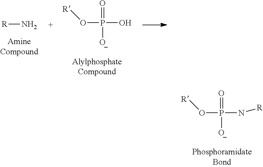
N[R].OP(O[R])(=O)[O-].N(P(O[R])(=O)[O-])[R]
